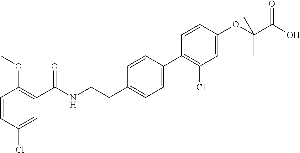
C1=CC(Cl)=CC(C(NCCC2=CC=C(C3=C(Cl)C=C(OC(C(O)=O)(C)C)C=C3)C=C2)=O)=C1OC
